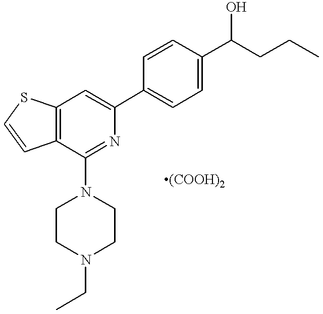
C12=C(C(N3CCN(CC)CC3)=NC(C3=CC=C(C(O)CCC)C=C3)=C1)C=CS2
